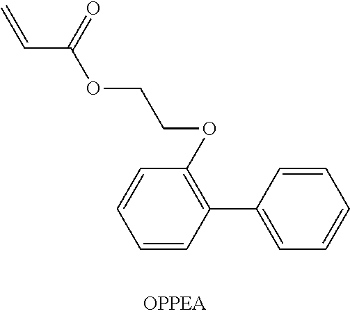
C=CC(OCCOC1=C(C2=CC=CC=C2)C=CC=C1)=O
